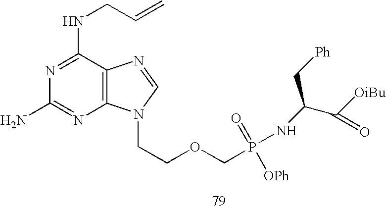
C1(NCC=C)=NC(N)=NC2=C1N=CN2CCOCP(NC(C([OiBu])=O)C[Ph])(=O)[OPh]
